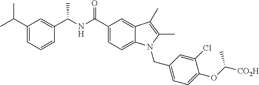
C(C1=CC=C2C(=C1)C(C)=C(C)N2CC1=CC=C(OC([CO2H])C)C(Cl)=C1)(=O)NC(C1=CC(C(C)C)=CC=C1)C
